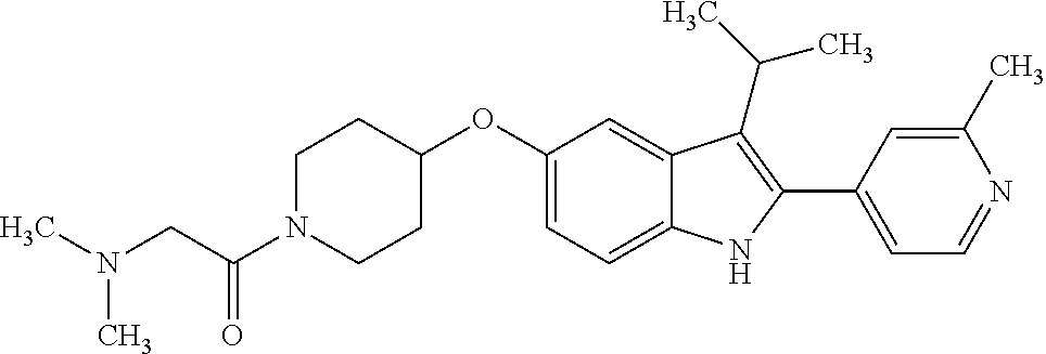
O(C1=CC=C2C(=C1)C(C(C)C)=C(C1=CC=NC(C)=C1)N2)C1CCN(C(CN(C)C)=O)CC1
